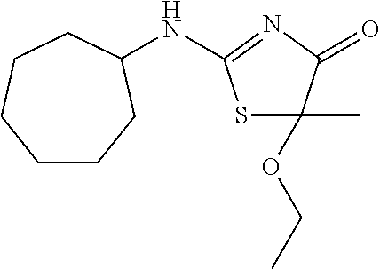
S1C(OCC)(C)C(=O)N=C1NC1CCCCCC1
